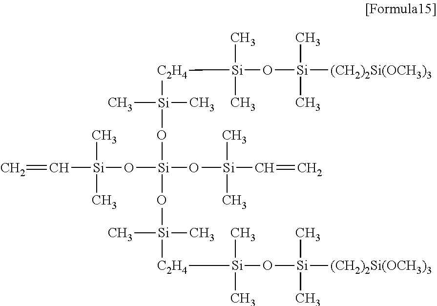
C=C[Si](O[Si](O[Si](C=C)(C)C)(O[Si]([C2H4][Si](O[Si]([(CH2)2Si(OCH3)3])(C)C)(C)C)(C)C)O[Si]([C2H4][Si](O[Si]([(CH2)2Si(OCH3)3])(C)C)(C)C)(C)C)(C)C
